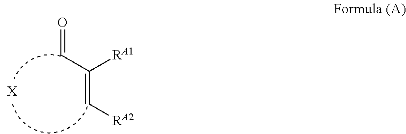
C(=C[RA2])(C=O)[RA1].[X]
